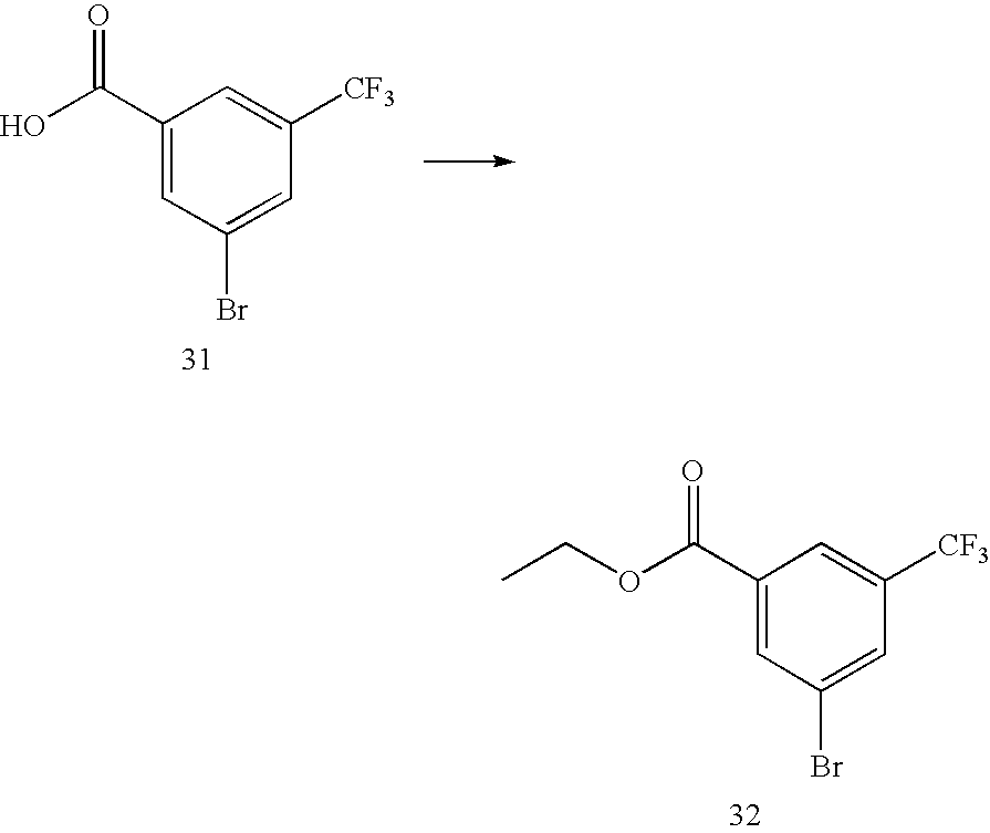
C1(C(O)=O)=CC(Br)=CC([CF3])=C1.C1(C(OCC)=O)=CC(Br)=CC([CF3])=C1
